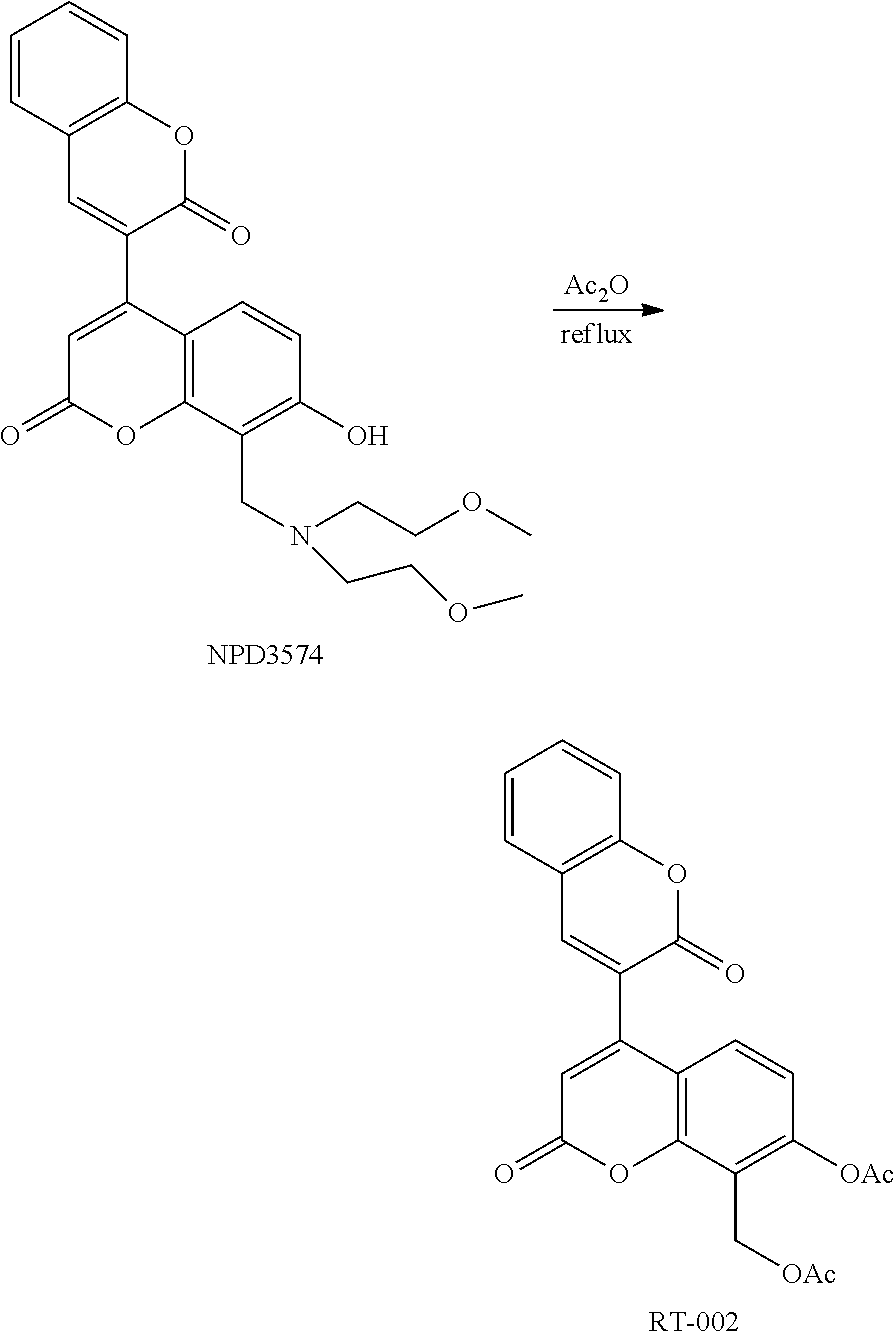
C1=CC2=C(C=C1)OC(=O)C(C1=CC(=O)OC3=C1C=CC([OAc])=C3C[OAc])=C2.C1=CC2=C(C=C1)OC(=O)C(C1=CC(=O)OC3=C1C=CC(O)=C3CN(CCOC)CCOC)=C2.[Ac2O]
